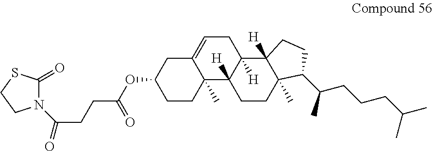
N1(C(CCC(OC2CCC3(C)C(=CCC4([H])C3([H])CCC3(C)C4([H])CCC3C(C)CCCC(C)C)C2)=O)=O)C(=O)SCC1
